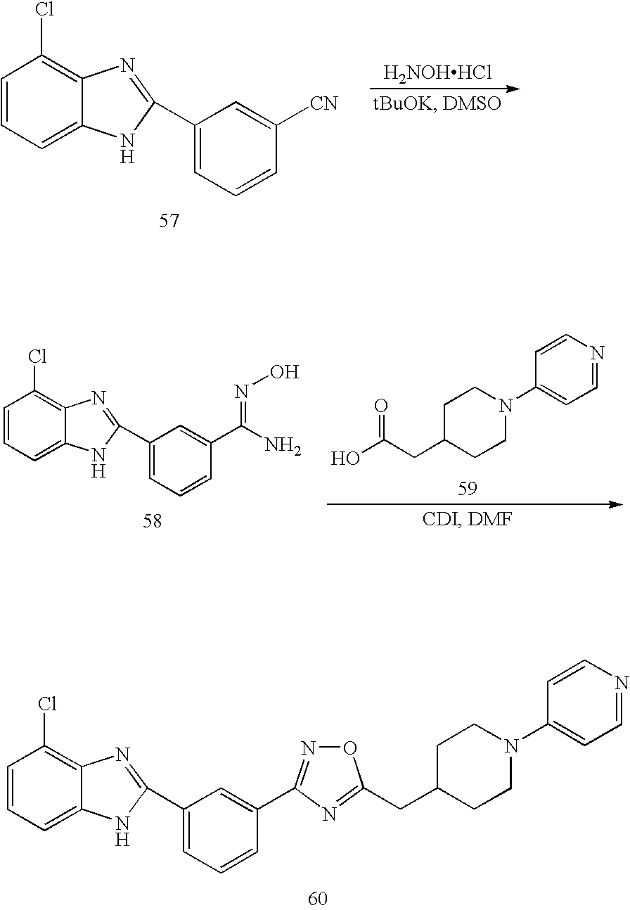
C1=CC=C2C(=C1Cl)N=C(C1=CC=CC([CN])=C1)N2.[H2NOHHCl].C1C(CC(O)=O)CCN(C2=CC=NC=C2)C1.C1=CC=C2C(=C1Cl)N=C(C1=CC=CC(C(N)=NO)=C1)N2.C1=CC=C2C(=C1Cl)N=C(C1=CC=CC(C3=NOC(CC4CCN(C5=CC=NC=C5)CC4)=N3)=C1)N2
